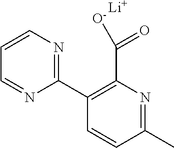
C1(C2=NC=CC=N2)=C(C([O-])=O)N=C(C)C=C1.[Li]
